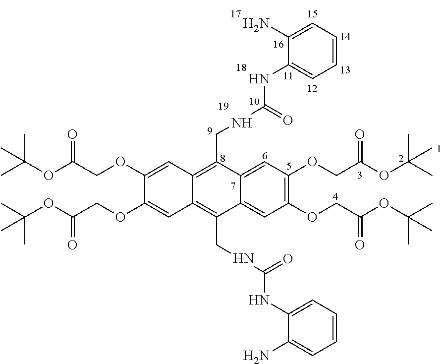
C1(OCC(OC(C)(C)C)=O)=CC2=C(CNC(=O)NC3=CC=CC=C3N)C3=CC(OCC(OC(C)(C)C)=O)=C(OCC(OC(C)(C)C)=O)C=C3C(CNC(NC3=CC=CC=C3N)=O)=C2C=C1OCC(OC(C)(C)C)=O
